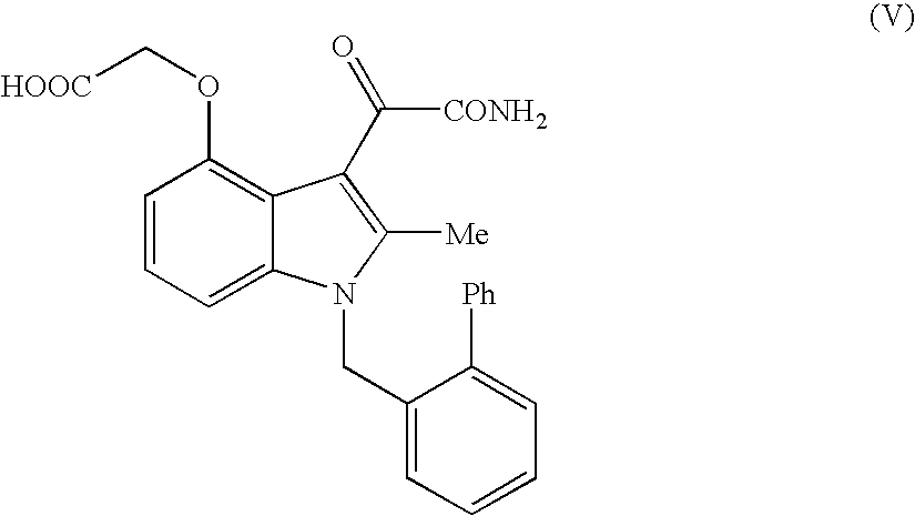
C12=C(OC[HOOC])C=CC=C1N(CC1=CC=CC=C1[Ph])C([Me])=C2C(=O)[CONH2]
